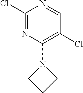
C1(Cl)=NC(N2CCC2)=C(Cl)C=N1
